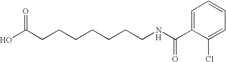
C(CCCCCCNC(C1=CC=CC=C1Cl)=O)C(O)=O.[H]
